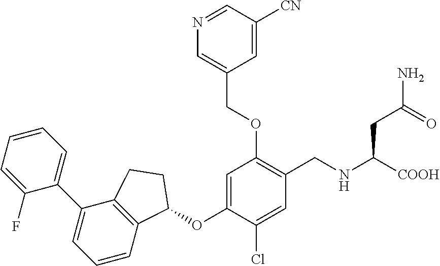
C1(F)=CC=CC=C1C1=CC=CC2=C1CCC2OC1=CC(OCC2=CN=CC([CN])=C2)=C(CNC([COOH])CC(N)=O)C=C1Cl
